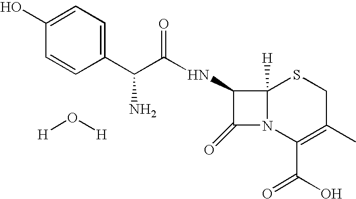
C1(=O)N2C([H])(SCC(C)=C2C(O)=O)C1NC(C(N)C1=CC=C(O)C=C1)=O.O([H])[H]
